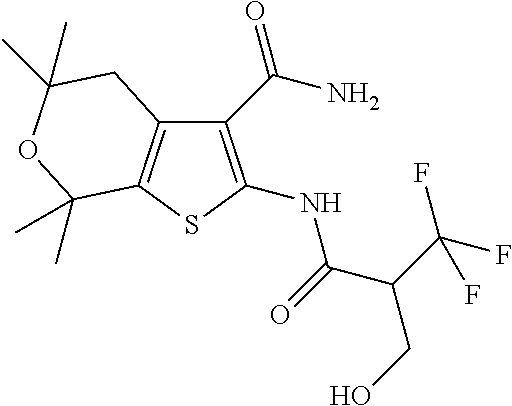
C12=C(SC(NC(=O)C(C(F)(F)F)CO)=C1C(N)=O)C(C)(C)OC(C)(C)C2
